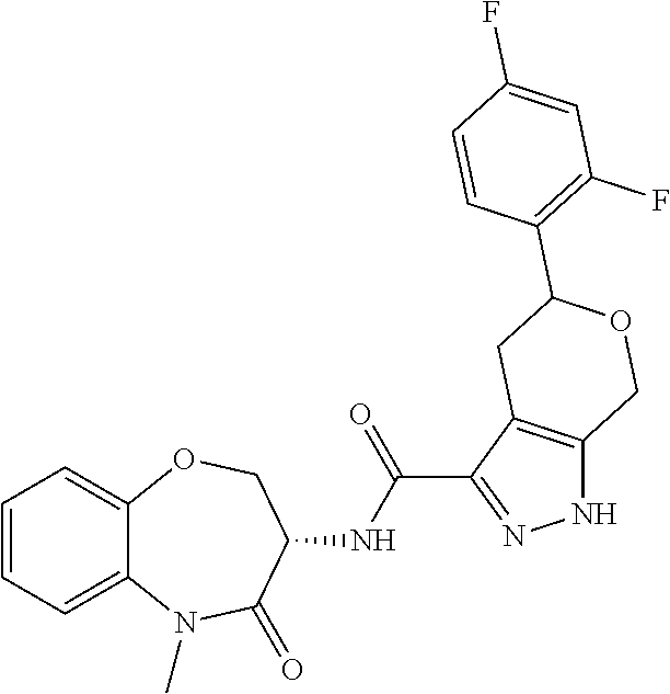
C12=CC=CC=C1OCC(NC(C1=NNC3=C1CC(C1=C(F)C=C(F)C=C1)OC3)=O)C(=O)N2C
